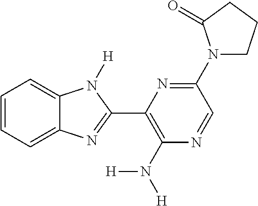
C1=CC=C2C(=C1)N([H])C(C1=C(N([H])[H])N=CC(N3CCCC3=O)=N1)=N2
